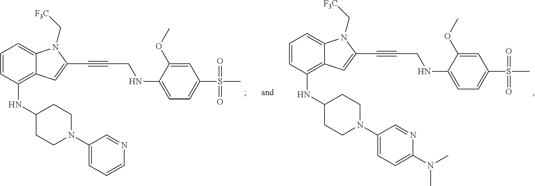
C12=C(NC3CCN(C4=CC=C(N(C)C)N=C4)CC3)C=CC=C1N(C[F3C])C(C#CCNC1=CC=C(S(C)(=O)=O)C=C1OC)=C2.C12=C(NC3CCN(C4=CC=CN=C4)CC3)C=CC=C1N(C[F3C])C(C#CCNC1=CC=C(S(C)(=O)=O)C=C1OC)=C2
